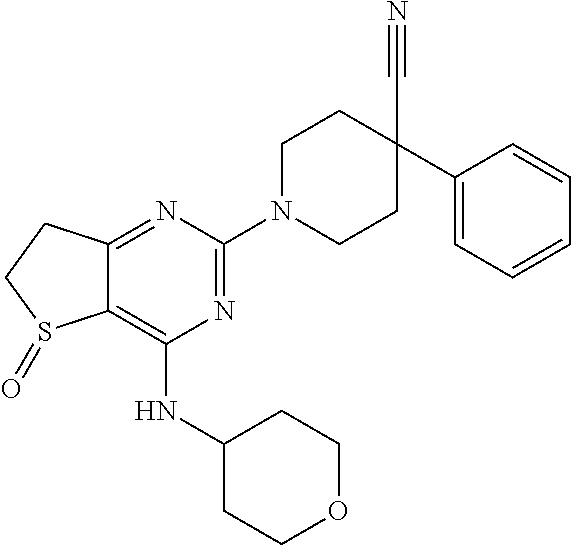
C1CN(C2=NC(NC3CCOCC3)=C3C(=N2)CCS3=O)CCC1(C#N)C1=CC=CC=C1
